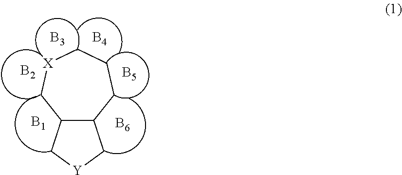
C12C(CCC[X]C1)C[Y]C2.[B3].[B4].[B5].[B6].[B1].[B2]
